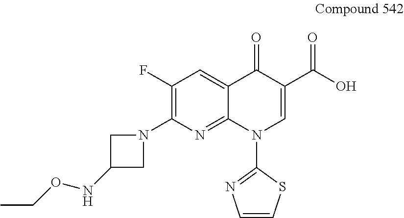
C1(F)=C(N2CC(NOCC)C2)N=C2C(=C1)C(=O)C(C(O)=O)=CN2C1=NC=CS1
